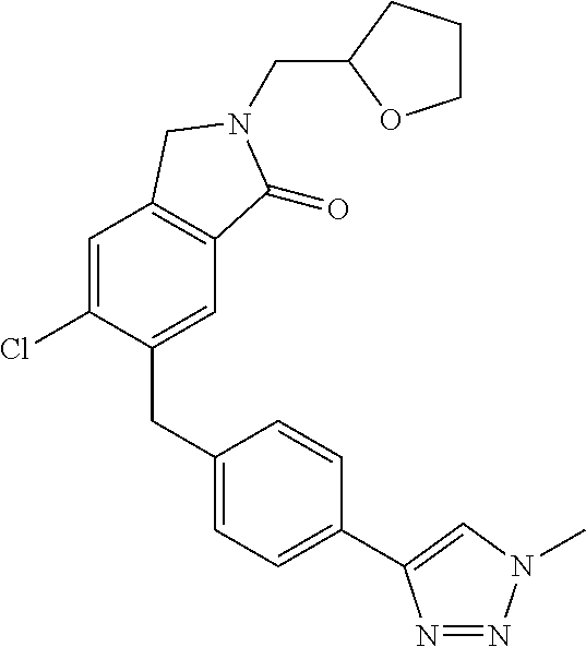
C(N1C(=O)C2=C(C=C(Cl)C(CC3=CC=C(C4=CN(C)N=N4)C=C3)=C2)C1)C1OCCC1
